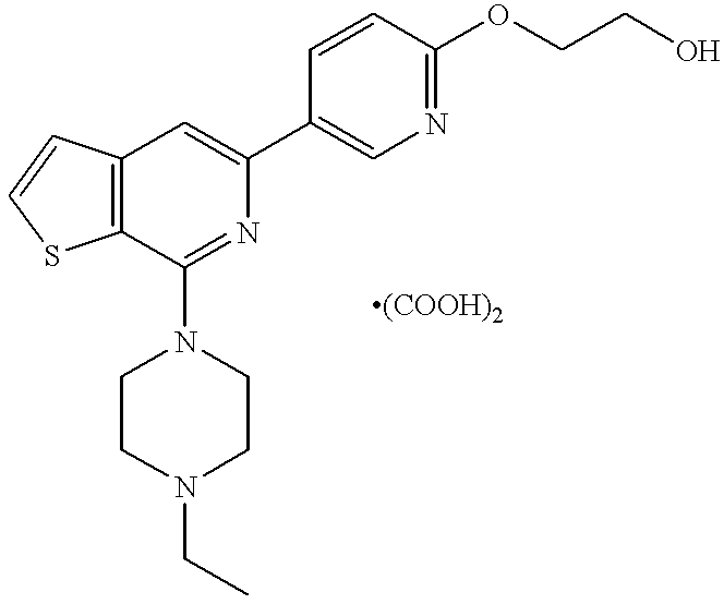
C12=C(C(N3CCN(CC)CC3)=NC(C3=CN=C(OCCO)C=C3)=C1)SC=C2
